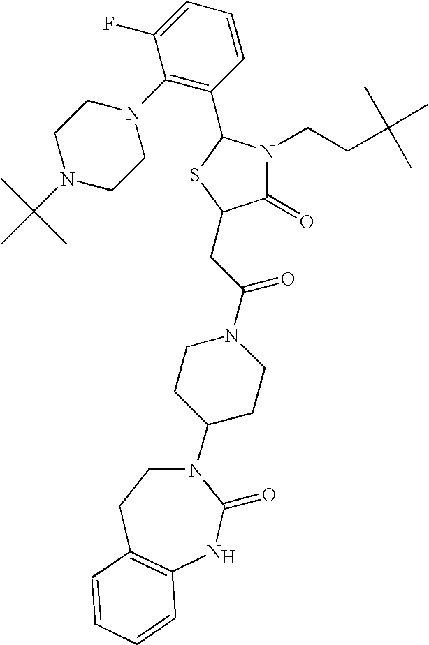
[H].N1(C2CCN(C(CC3C(=O)N(CCC(C)(C)C)C(C4=C(N5CCN(C(C)(C)C)CC5)C(F)=CC=C4)S3)=O)CC2)CCC2=C(NC1=O)C=CC=C2
